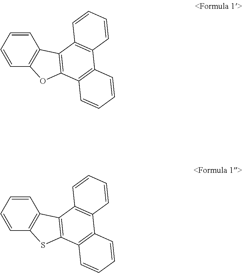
C1=CC=CC2=C1C1=C(O2)C2=C(C3=C1C=CC=C3)C=CC=C2.C1=CC=CC2=C1C1=C(S2)C2=C(C3=C1C=CC=C3)C=CC=C2
